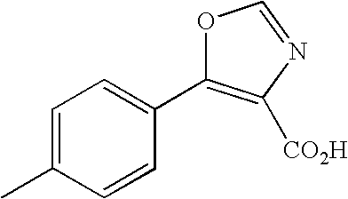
C1=C(C)C=CC(C2=C([CO2H])N=CO2)=C1
